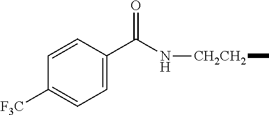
C1=CC(C(N[CH2CH2]C)=O)=CC=C1[F3C]
